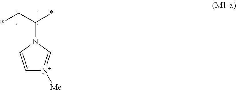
C1=CN(C(C*)*)C=[N+]1[Me]
